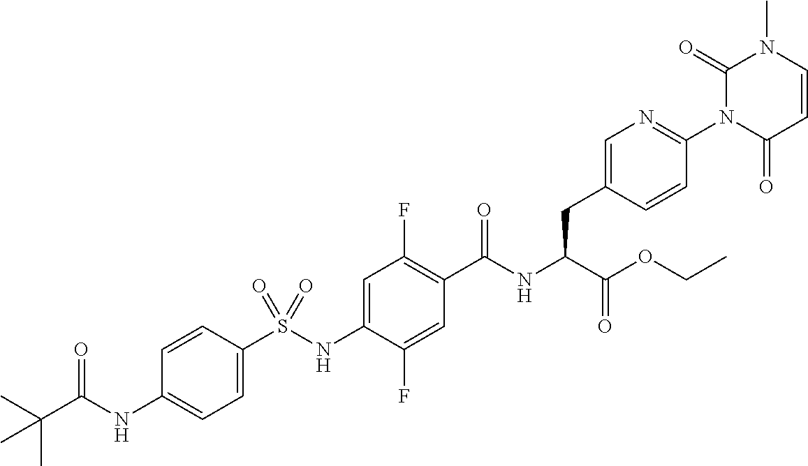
C1=C(S(NC2=CC(F)=C(C(NC(C(OCC)=O)CC3=CN=C(N4C(=O)C=CN(C)C4=O)C=C3)=O)C=C2F)(=O)=O)C=CC(NC(C(C)(C)C)=O)=C1
